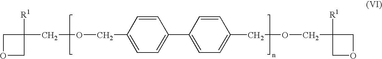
C1OCC1([R1])COCC1=CC=C(C2=CC=C(COCC3([R1])COC3)C=C2)C=C1
